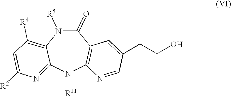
N1([R11])C2=C(C(=O)N([R5])C3=C([R4])C=C([R2])N=C13)C=C(CCO)C=N2
